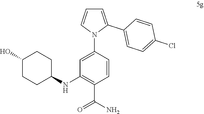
C1=C(C2=CC=C(Cl)C=C2)N(C2=CC(NC3CCC(O)CC3)=C(C(N)=O)C=C2)C=C1
